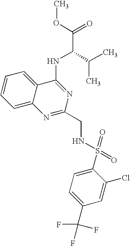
C1=CC=C2C(=C1)C(NC(C(C)C)C(=O)OC)=NC(CNS(C1=CC=C(C(F)(F)F)C=C1Cl)(=O)=O)=N2
